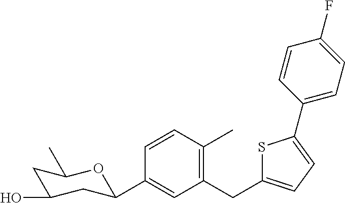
C1=CC(C)=C(CC2=CC=C(C3=CC=C(F)C=C3)S2)C=C1C1CC(O)CC(C)O1
